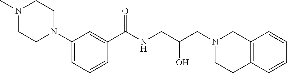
C1(N2CCN(C)CC2)=CC=CC(C(NCC(CN2CCC3=C(C2)C=CC=C3)O)=O)=C1
